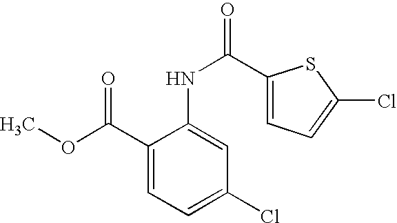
C1(NC(=O)C2=CC=C(Cl)S2)=CC(Cl)=CC=C1C(OC)=O
